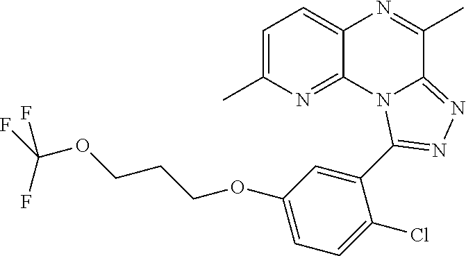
C1=C(C)N=C2C(=C1)N=C(C)C1=NN=C(C3=CC(OCCCOC(F)(F)F)=CC=C3Cl)N21
